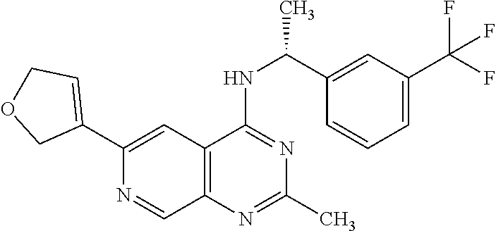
C1(C2=CCOC2)=CC2=C(C=N1)N=C(C)N=C2NC(C)C1=CC(C(F)(F)F)=CC=C1
